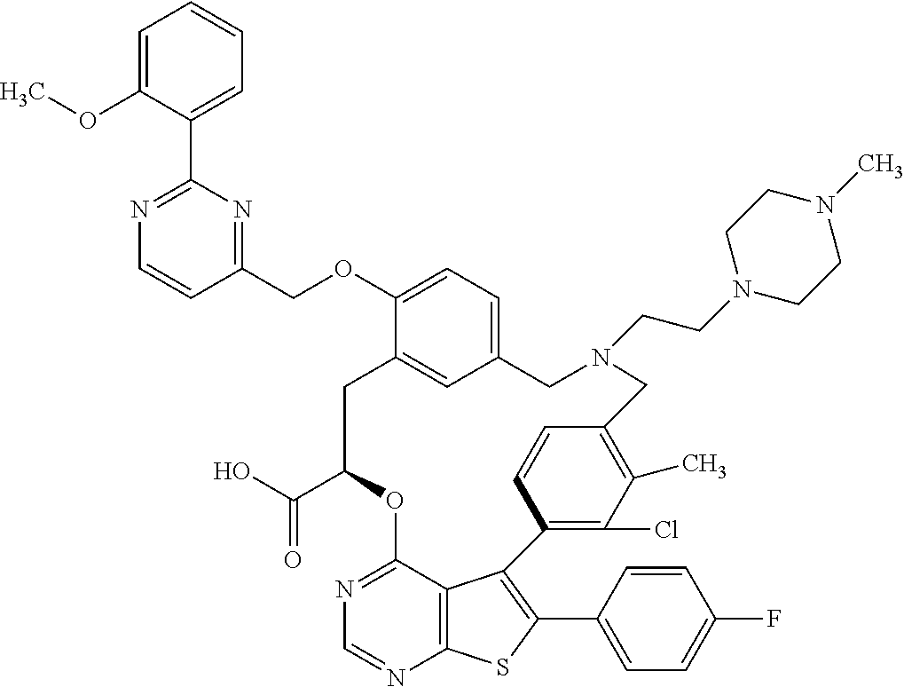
C1(C(O)=O)OC2=NC=NC3=C2C(=C(C2=CC=C(F)C=C2)S3)C2=C(Cl)C(C)=C(C=C2)CN(CCN2CCN(C)CC2)CC2=CC=C(OCC3=NC(C4=CC=CC=C4OC)=NC=C3)C(=C2)C1
